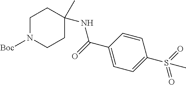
C1=CC(C(=O)NC2(C)CCN([Boc])CC2)=CC=C1S(=O)(=O)C
